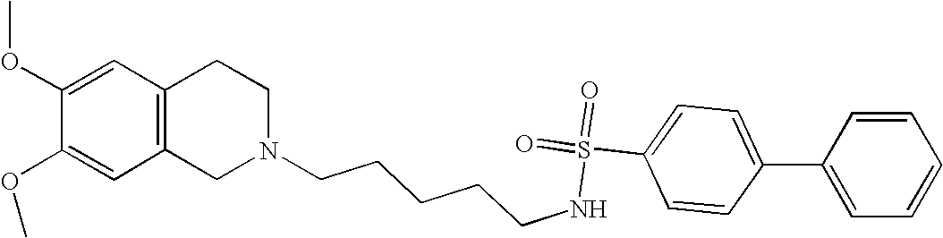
C1=C(OC)C(OC)=CC2=C1CCN(CCCCCNS(=O)(=O)C1=CC=C(C3=CC=CC=C3)C=C1)C2
